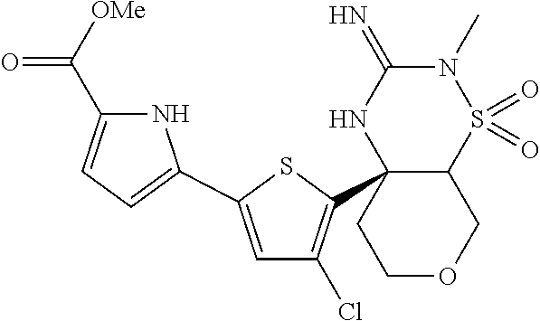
C12C(C3=C(Cl)C=C(C4=CC=C(C([OMe])=O)N4)S3)(NC(=N)N(C)S1(=O)=O)CCOC2
